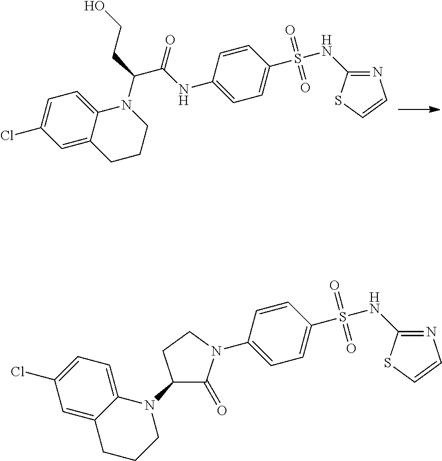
N1=C(NS(=O)(C2=CC=C(NC(C(CCO)N3CCCC4=CC(Cl)=CC=C34)=O)C=C2)=O)SC=C1.N1=C(NS(=O)(C2=CC=C(N3C(=O)C(N4C5=CC=C(Cl)C=C5CCC4)CC3)C=C2)=O)SC=C1
